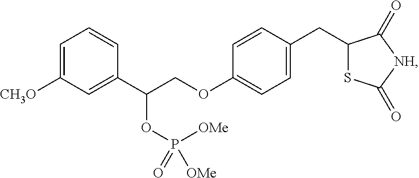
C1=C([CH3O])C=C(C(COC2=CC=C(CC3SC(=O)[NH]C3=O)C=C2)OP([OMe])([OMe])=O)C=C1
